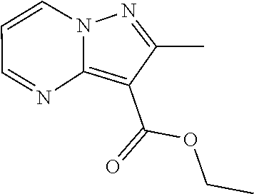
CCOC(=O)C1=C2N=CC=CN2N=C1C
